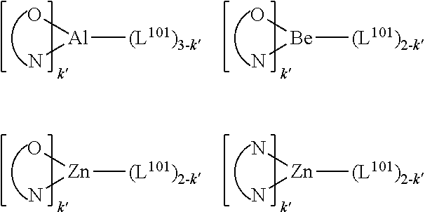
[Al]([(L101)3-k])(N)O.[Be]([(L101)2-k])(N)O.[Zn]([(L101)2-k])(N)O.[Zn]([(L101)2-k])(N)N
